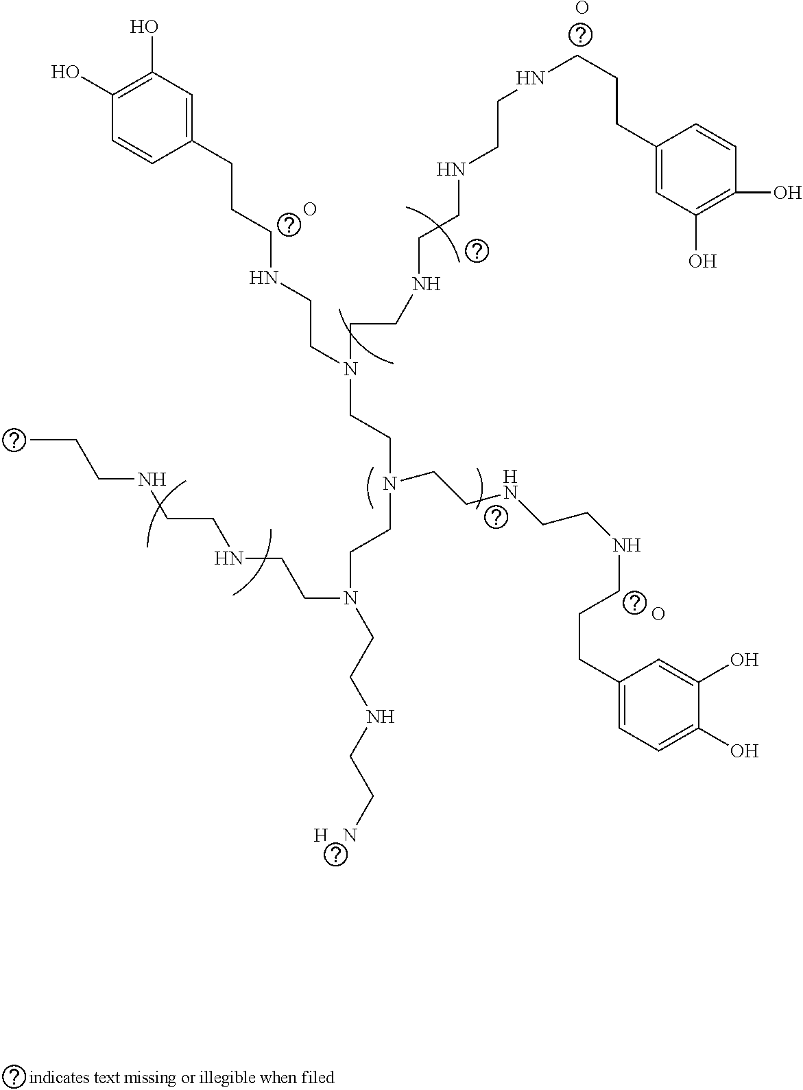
C1(O)=C(O)C=C(CCCNCCN(CCN(CCNCCNCCCC2=CC=C(O)C(O)=C2)CCN(CCNCC[H   N])CCNCCNCCC)CCNCCNCCNCCCC2=CC(O)=C(O)C=C2)C=C1.O.O.O
